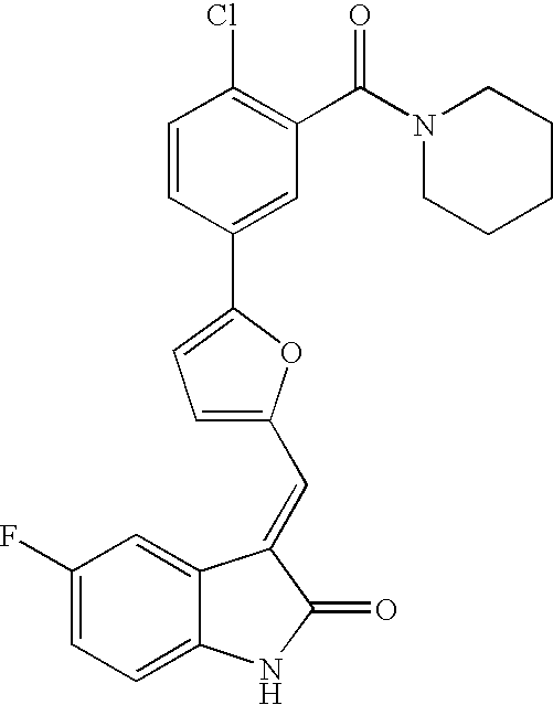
C1(F)=CC=C2C(=C1)C(=CC1=CC=C(C3=CC(C(N4CCCCC4)=O)=C(Cl)C=C3)O1)C(=O)N2
